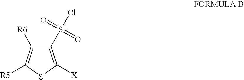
C1(S(Cl)(=O)=O)=C([X])SC([R5])=C1[R6]
